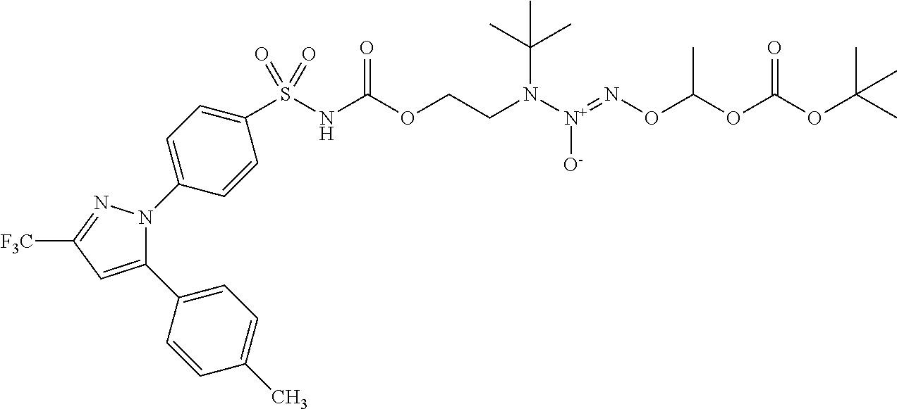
C1(C2=CC=C(C)C=C2)=CC([F3C])=NN1C1=CC=C(S(NC(OCCN([N+](=NOC(OC(OC(C)(C)C)=O)C)[O-])C(C)(C)C)=O)(=O)=O)C=C1
